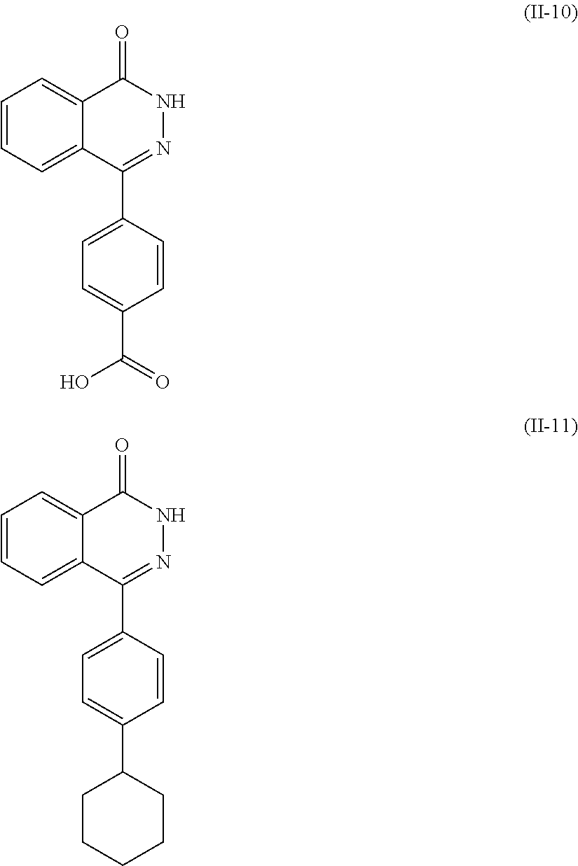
C1=CC=C2C(=C1)C(C1=CC=C(C(O)=O)C=C1)=NNC2=O.C1=CC=C2C(=C1)C(C1=CC=C(C3CCCCC3)C=C1)=NNC2=O
